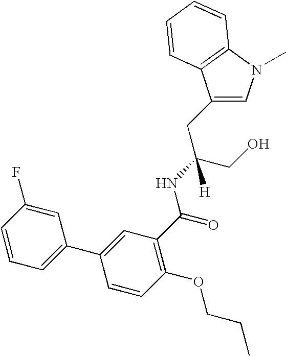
C1(CC(CO)(NC(=O)C2=C(OCCC)C=CC(C3=CC=CC(F)=C3)=C2)[H])=CN(C)C2=C1C=CC=C2
